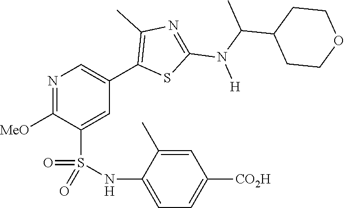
N1=C([MeO])C(S(NC2=CC=C([CO2H])C=C2C)(=O)=O)=CC(C2=C(C)N=C(N(C(C)C3CCOCC3)[H])S2)=C1
